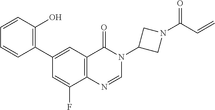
C1=C(F)C2=C(C=C1C1=C(O)C=CC=C1)C(=O)N(C1CN(C(C=C)=O)C1)C=N2
